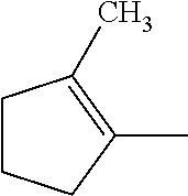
C1CCC(C)=C1C
